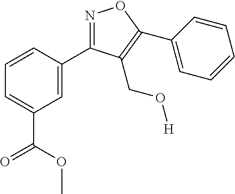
N1=C(C2=CC(C(OC)=O)=CC=C2)C(CO[H])=C(C2=CC=CC=C2)O1
